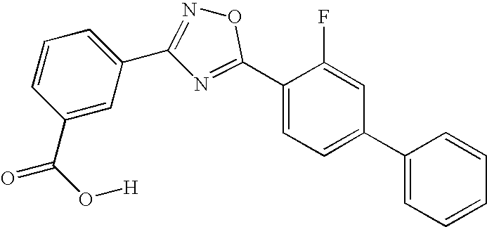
C1=CC=C(C2=NOC(C3=CC=C(C4=CC=CC=C4)C=C3F)=N2)C=C1C(O[H])=O
